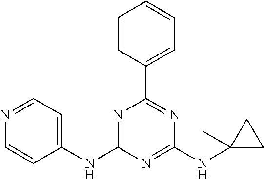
C1=CC(C2=NC(NC3(C)CC3)=NC(NC3=CC=NC=C3)=N2)=CC=C1
